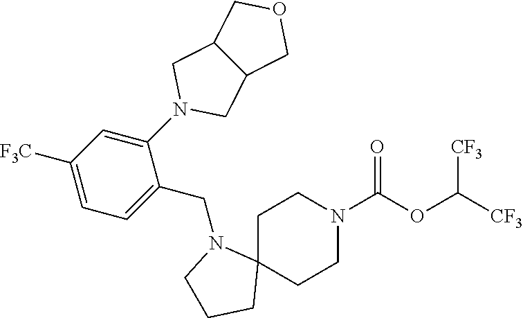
C1C2(CCN(C(OC([CF3])[CF3])=O)C1)N(CC1=CC=C([F3C])C=C1N1CC3C(C1)COC3)CCC2
